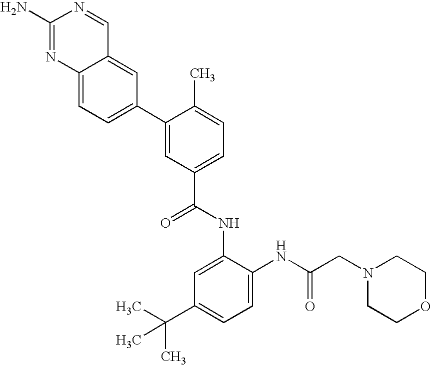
C1(C2=CC(C(NC3=CC(C(C)(C)C)=CC=C3NC(CN3CCOCC3)=O)=O)=CC=C2C)=CC=C2C(=C1)C=NC(N)=N2
